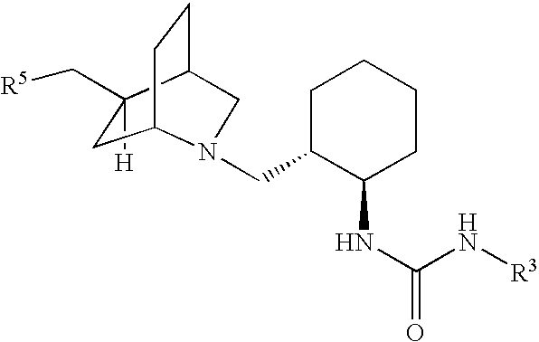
C1([H])(C[R5])CC2CCC1CN2CC1C(NC(N[R3])=O)CCCC1
